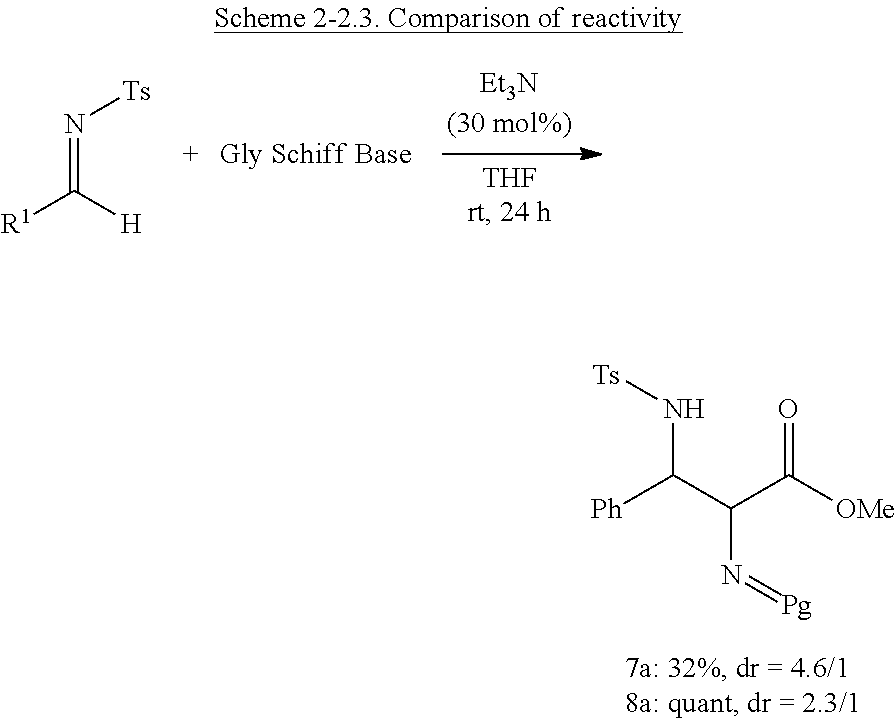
[R1]C(=N[Ts])[H].[Ph]C(N[Ts])C(N=[Pg])C(=O)[OMe]
